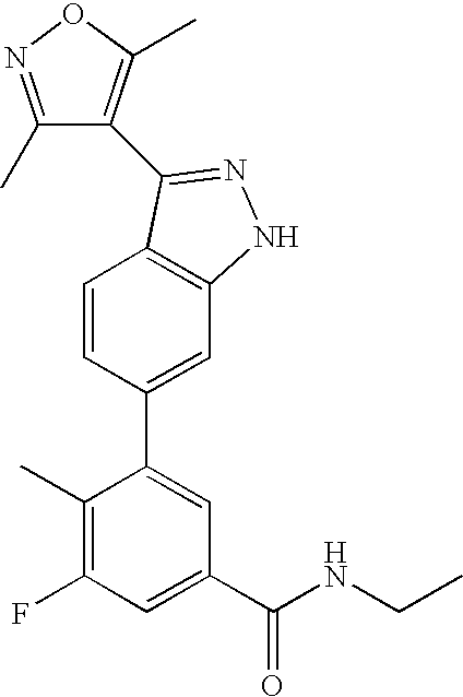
C1=CC(C2=CC(C(NCC)=O)=CC(F)=C2C)=CC2=C1C(C1=C(C)ON=C1C)=NN2
